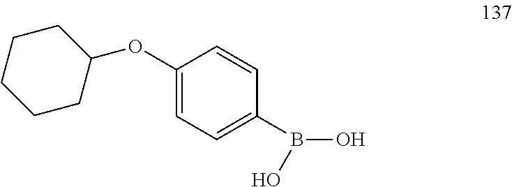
C1(OC2CCCCC2)=CC=C(B(O)O)C=C1
